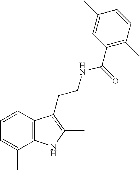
C1=CC2=C(C(C)=C1)NC(C)=C2CCNC(=O)C1=C(C)C=CC(C)=C1
